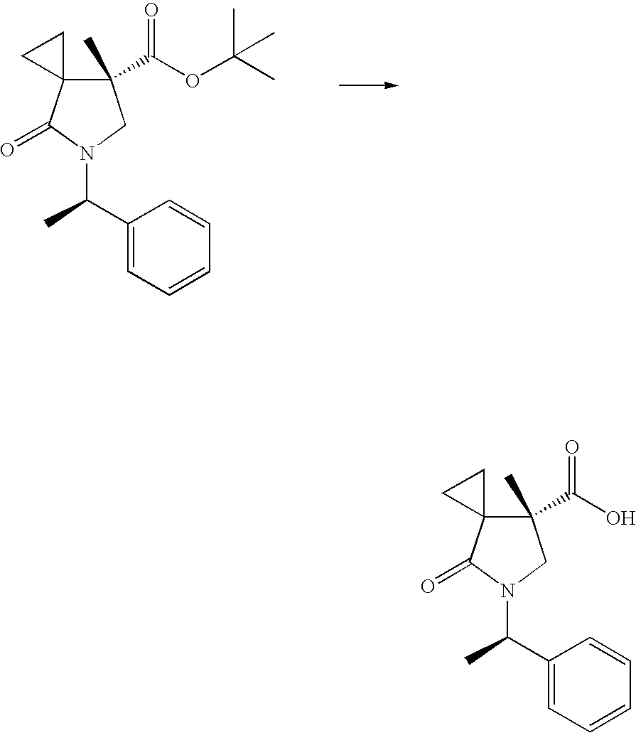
C1(C(OC(C)(C)C)=O)(C)C2(C(=O)N(C(C3=CC=CC=C3)C)C1)CC2.C1(C(O)=O)(C)C2(C(=O)N(C(C3=CC=CC=C3)C)C1)CC2
